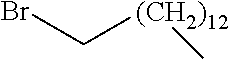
BrC[(CH2)12]C
